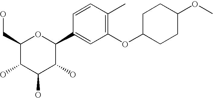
C1(CO)C(O)C(O)C(O)C(C2=CC(OC3CCC(OC)CC3)=C(C)C=C2)O1
